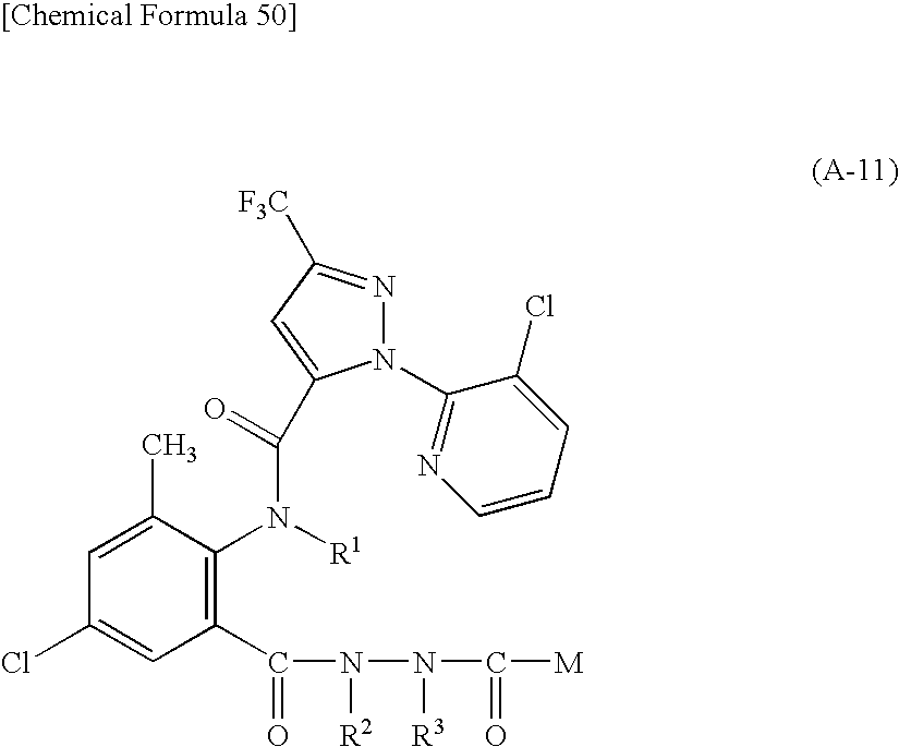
C1(C(N(N(C([M])=O)[R3])[R2])=O)=C(N([R1])C(C2=CC([F3C])=NN2C2=NC=CC=C2Cl)=O)C(C)=CC(Cl)=C1
